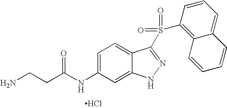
Cl.C1=C(NC(CCN)=O)C=C2C(=C1)C(S(=O)(=O)C1=C3C(=CC=C1)C=CC=C3)=NN2
